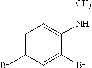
C1=C(Br)C=C(Br)C(NC)=C1
